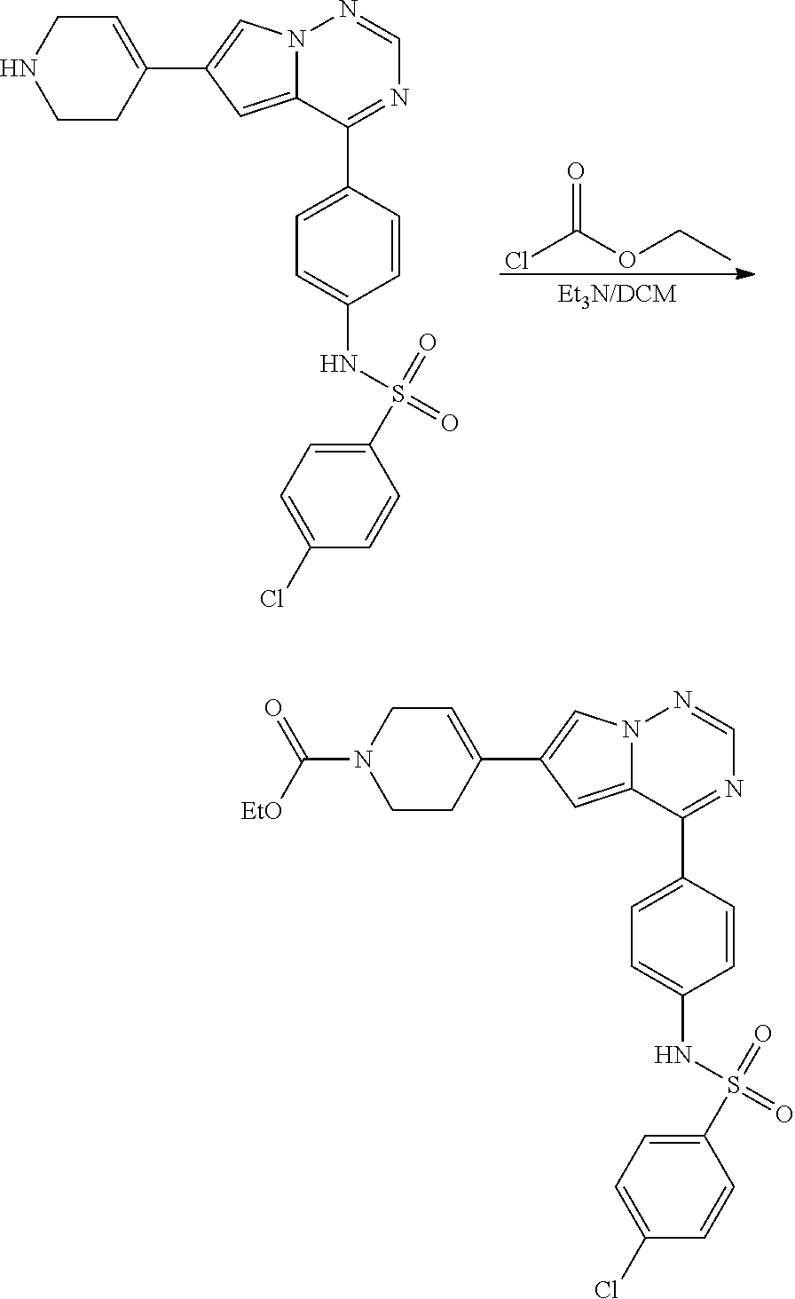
ClC(OCC)=O.C1(C2=CN3C(=C2)C(C2=CC=C(NS(C4=CC=C(Cl)C=C4)(=O)=O)C=C2)=NC=N3)=CCNCC1.C1(C2=CN3C(=C2)C(C2=CC=C(NS(C4=CC=C(Cl)C=C4)(=O)=O)C=C2)=NC=N3)=CCN(C([EtO])=O)CC1
